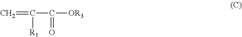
C=C([R1])C(=O)[OR3]
